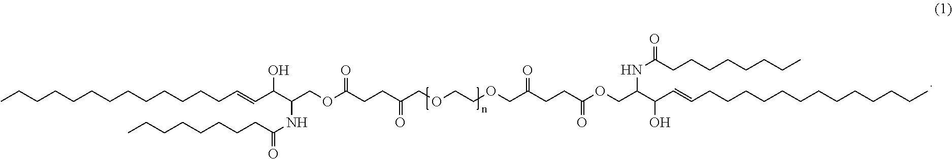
CCCCCCCCCCCCCC=CC(C(COC(CCC(COCCOCC(CCC(OCC(C(C=CCCCCCCCCCCCCC)O)NC(CCCCCCCC)=O)=O)=O)=O)=O)NC(CCCCCCCC)=O)O
